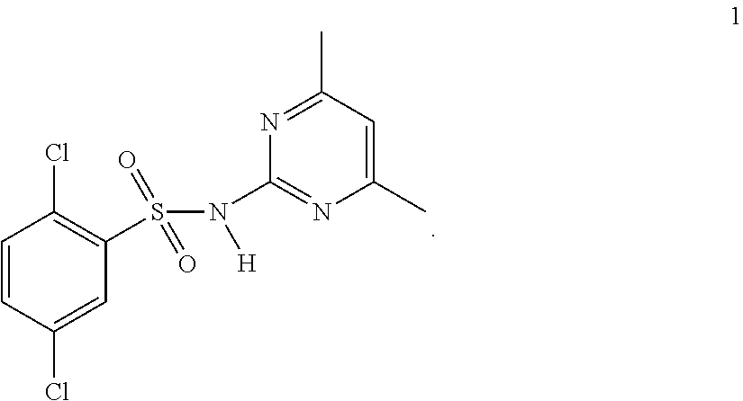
C1=CC(Cl)=CC(S(N([H])C2=NC(C)=CC(C)=N2)(=O)=O)=C1Cl
